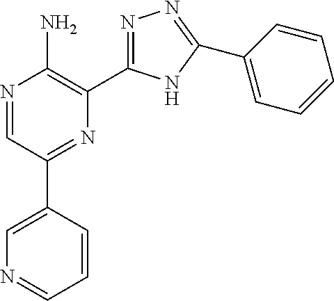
N1=CC(C2=CN=CC=C2)=NC(C2=NN=C(C3=CC=CC=C3)N2)=C1N
